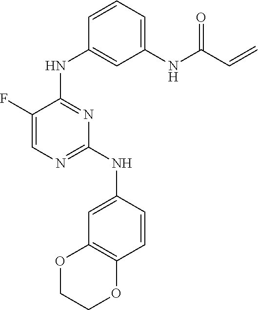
C1=C(F)C(NC2=CC(NC(C=C)=O)=CC=C2)=NC(NC2=CC3=C(C=C2)OCCO3)=N1
